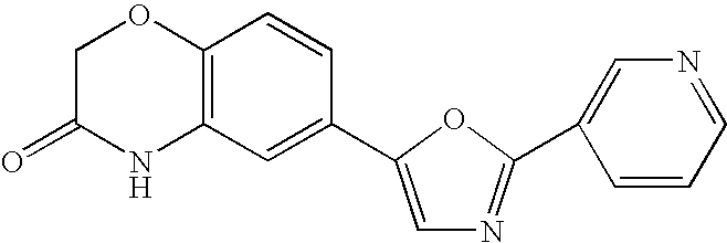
C1C(=O)NC2=C(O1)C=CC(C1=CN=C(C3=CN=CC=C3)O1)=C2
